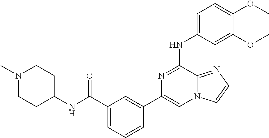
C1=C(NC2=NC(C3=CC(C(NC4CCN(C)CC4)=O)=CC=C3)=CN3C2=NC=C3)C=C(OC)C(OC)=C1
